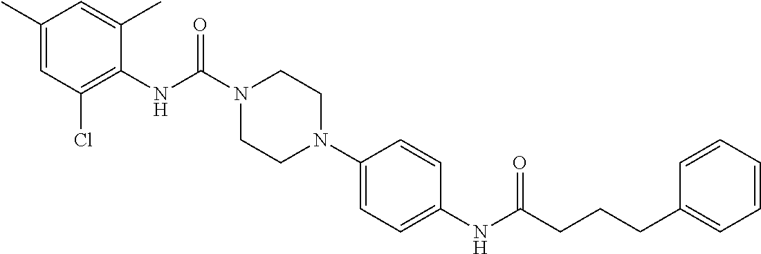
C1(NC(N2CCN(C3=CC=C(NC(CCCC4=CC=CC=C4)=O)C=C3)CC2)=O)=C(Cl)C=C(C)C=C1C
